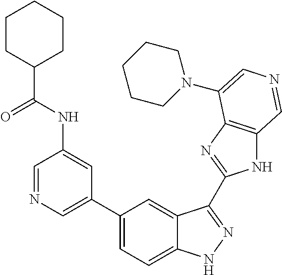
C1(C2=CN=CC(NC(C3CCCCC3)=O)=C2)=CC=C2C(=C1)C(C1=NC3=C(N1)C=NC=C3N1CCCCC1)=NN2
